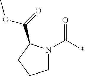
C1N(C(*)=O)C(C(=O)OC)CC1
